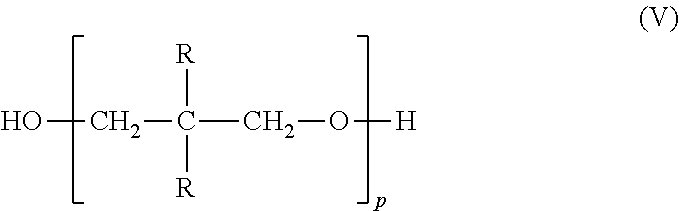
OCC(CO[H])([R])[R]
